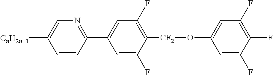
C1(C2=NC=C([CnH2n+1])C=C2)=CC(F)=C([CF2]OC2=CC(F)=C(F)C(F)=C2)C(F)=C1
